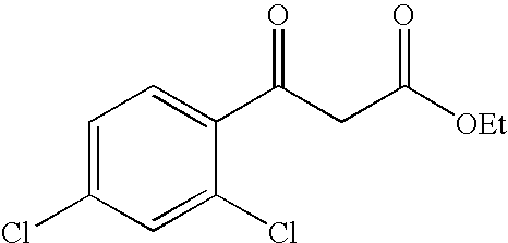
C1=C(Cl)C=C(Cl)C(C(CC([OEt])=O)=O)=C1
